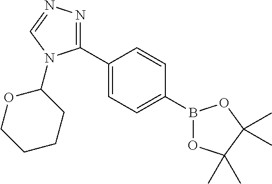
C1(C2=CC=C(B3OC(C)(C)C(C)(C)O3)C=C2)=NN=CN1C1OCCCC1
